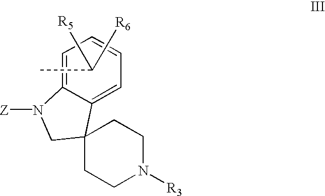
C1=C2C(=CC=C1)C1(CN2[Z])CCN([R3])CC1.C(C)([R5])[R6]
